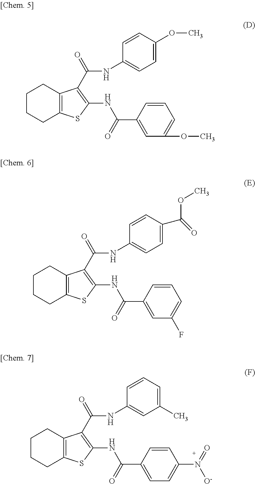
C12=C(SC(NC(C3=CC(OC)=CC=C3)=O)=C1C(=O)NC1=CC=C(OC)C=C1)CCCC2.C12=C(SC(NC(C3=CC(F)=CC=C3)=O)=C1C(=O)NC1=CC=C(C(=O)OC)C=C1)CCCC2.C12=C(SC(NC(C3=CC=C(N(=O)[O-])C=C3)=O)=C1C(=O)NC1=CC(C)=CC=C1)CCCC2
